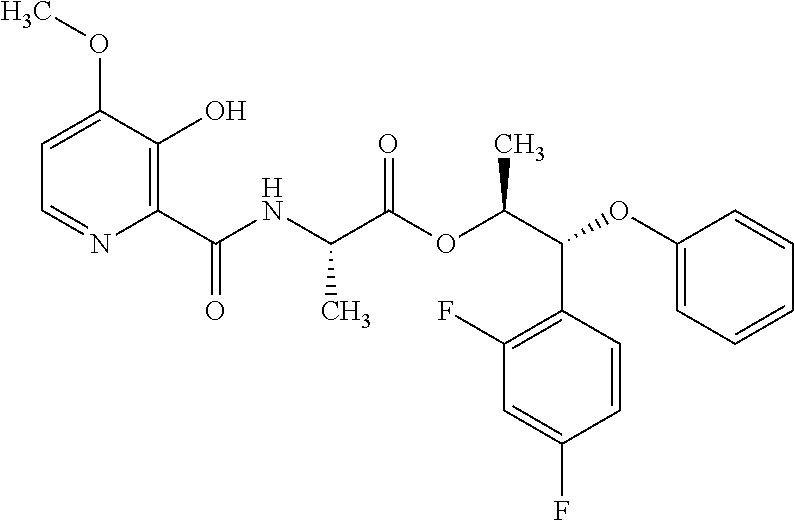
C1=C(OC)C(O)=C(C(NC(C(OC(C(C2=C(F)C=C(F)C=C2)OC2=CC=CC=C2)C)=O)C)=O)N=C1
